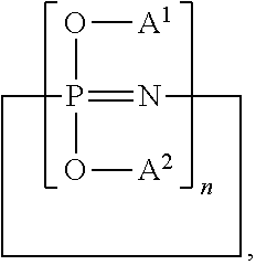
O([A1])P1(O[A2])=NCCCC1
